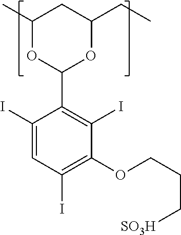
C1(C)OC(C2=C(I)C(OCCC[SO3H])=C(I)C=C2I)OC(CC)C1
